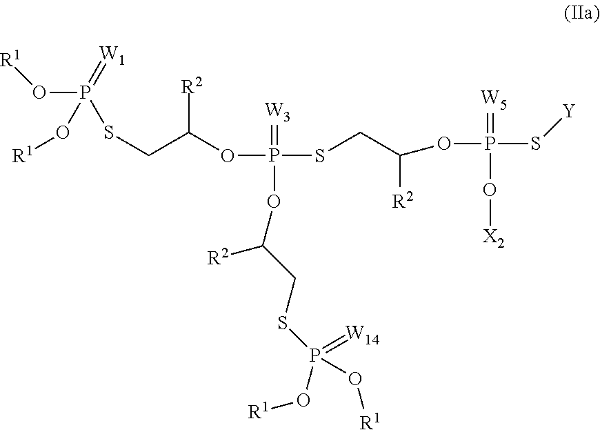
P(=[W3])(SCC([R2])OP(=[W5])(O[X2])S[Y])(OC([R2])CSP(=[W14])(O[R1])O[R1])OC(CSP(O[R1])(=[W1])O[R1])[R2]
